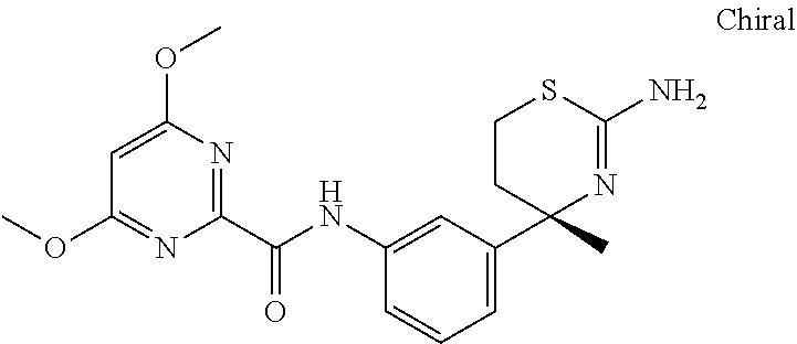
C1(C(NC2=CC(C3(C)N=C(N)SCC3)=CC=C2)=O)=NC(OC)=CC(OC)=N1
